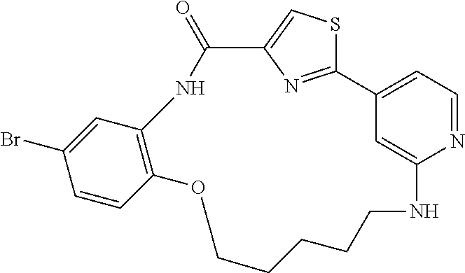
C1=C(Br)C=CC2=C1NC(=O)C1=CSC(=N1)C1=CC=NC(=C1)NCCCCCO2
